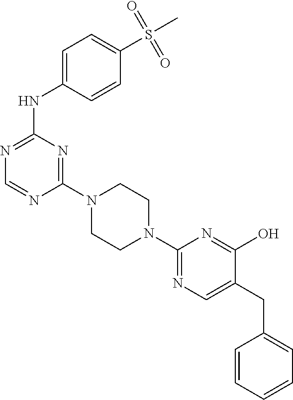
C1(N2CCN(C3=NC=C(CC4=CC=CC=C4)C(O)=N3)CC2)=NC(NC2=CC=C(S(C)(=O)=O)C=C2)=NC=N1
